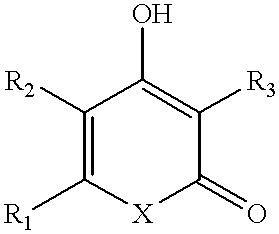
C1([R2])=C([R1])[X]C(=O)C([R3])=C1O
